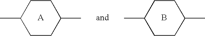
C1CC(C)CCC1C.C1CC(C)CCC1C.B
